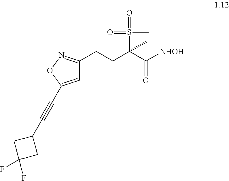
C1=C(C#CC2CC(F)(F)C2)ON=C1CCC(C([NHOH])=O)(S(=O)(C)=O)C
